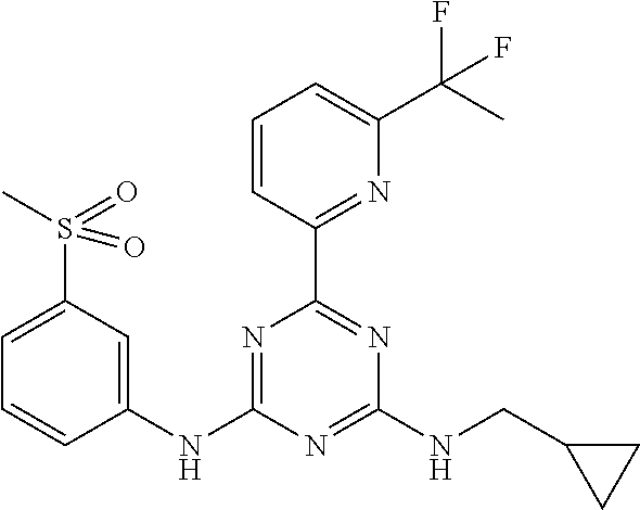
C1(NC2=NC(C3=NC(C(C)(F)F)=CC=C3)=NC(NCC3CC3)=N2)=CC(S(=O)(C)=O)=CC=C1
